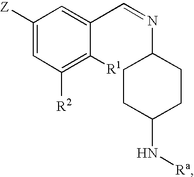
C1CC(N[Ra])CCC1N=CC1=CC([Z])=CC([R2])=C1[R1]
